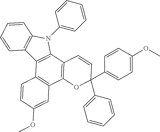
C12=C(C3=C(C4=C1C=CC(OC)=C4)OC(C1=CC=C(OC)C=C1)(C1=CC=CC=C1)C=C3)N(C1=CC=CC=C1)C1=C2C=CC=C1
